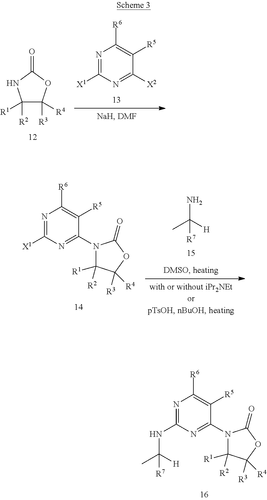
N1=C([X1])N=C([X2])C([R5])=C1[R6].C1([R1])([R2])C([R4])([R3])OC(=O)N1.N1=C([X1])N=C(N2C([R1])([R2])C([R3])([R4])OC2=O)C([R5])=C1[R6].NC([H])(C)[R7].N1=C(NC(C)([H])[R7])N=C(N2C([R1])([R2])C([R3])([R4])OC2=O)C([R5])=C1[R6]
